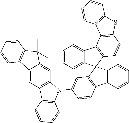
C1=CC=C2C(=C1)C1=C(C23C2=C(C4=C3C=CC=C4)C=CC(N3C4=C(C=C5C(=C4)C(C)(C)C4=C5C=CC=C4)C4=C3C=CC=C4)=C2)C=CC2=C1C1=C(S2)C=CC=C1
